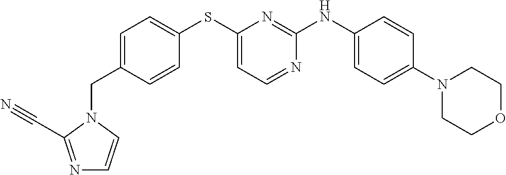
C1(N2CCOCC2)=CC=C(NC2=NC(SC3=CC=C(CN4C(C#N)=NC=C4)C=C3)=CC=N2)C=C1
